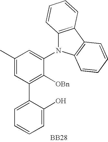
[BB28].C1(C)=CC(C2=CC=CC=C2O)=C([OBn])C(N2C3=C(C4=C2C=CC=C4)C=CC=C3)=C1
